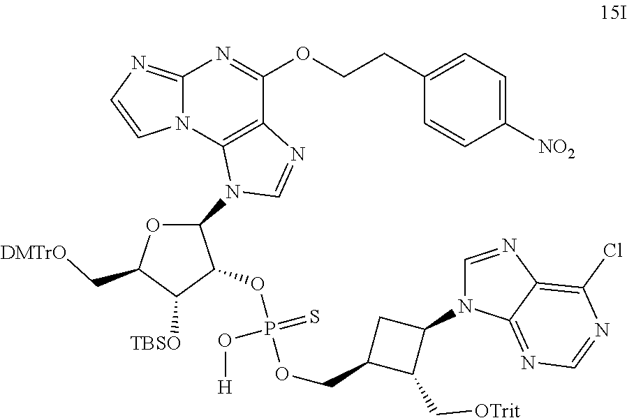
C12=NC=CN1C1=C(C(OCCC3=CC=C([NO2])C=C3)=N2)N=CN1C1OC(C[DMTrO])C([TBSO])C1OP(O[H])(=S)OCC1C(C[OTrit])C(N2C=NC3=C(Cl)N=CN=C23)C1
